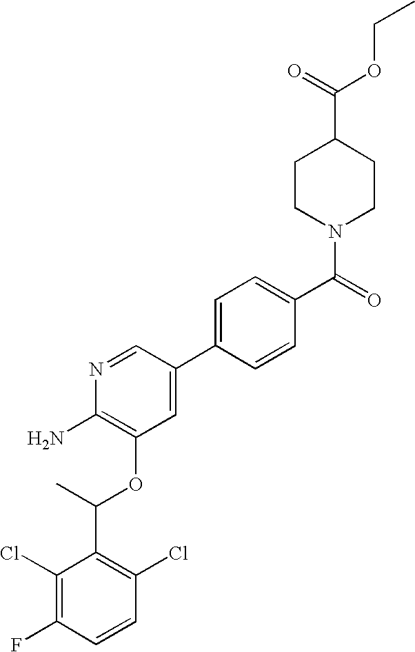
C1(Cl)=C(F)C=CC(Cl)=C1C(C)OC1=C(N)N=CC(C2=CC=C(C(=O)N3CCC(C(=O)OCC)CC3)C=C2)=C1
